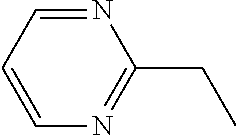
N1=C(CC)N=CC=C1
